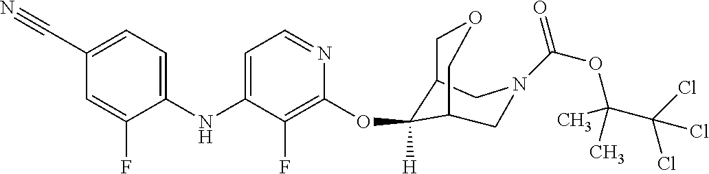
C(C1=CC=C(NC2=CC=NC(OC3([H])C4COCC3CN(C(OC(C)(C(Cl)(Cl)Cl)C)=O)C4)=C2F)C(F)=C1)#N
